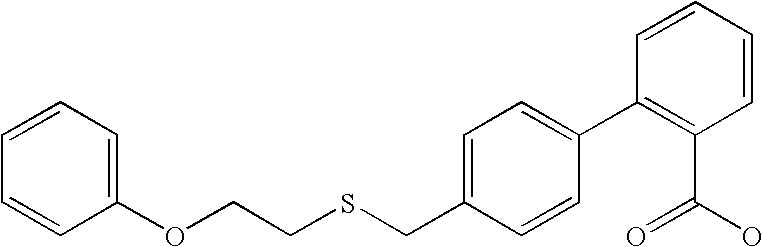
C1=C(CSCCOC2=CC=CC=C2)C=CC(C2=C(C(=O)O)C=CC=C2)=C1
